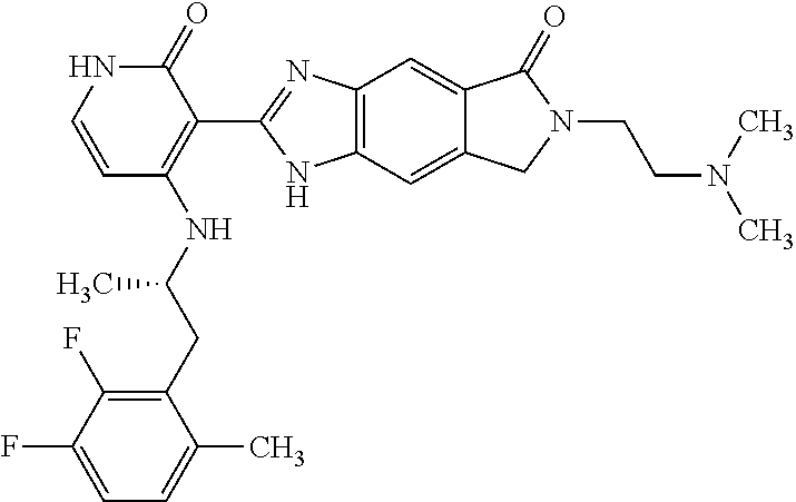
C1(CC(NC2=C(C3=NC4=C(N3)C=C3C(=C4)C(=O)N(CCN(C)C)C3)C(=O)NC=C2)C)=C(F)C(F)=CC=C1C
